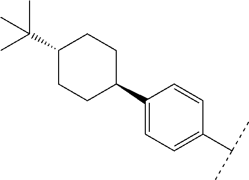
C1(C2=CC=C(C(C)C)C=C2)CCC(C(C)(C)C)CC1
